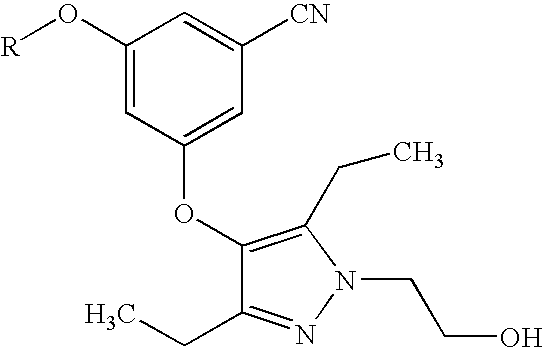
C1(O[R])=CC(OC2=C(CC)N(CCO)N=C2CC)=CC([CN])=C1
